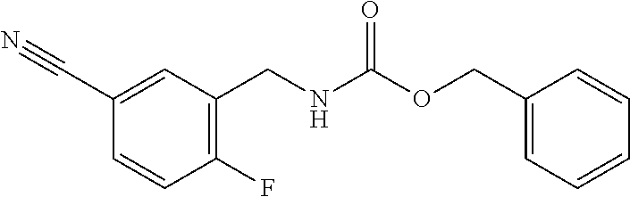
C1(F)=C(CNC(OCC2=CC=CC=C2)=O)C=C(C#N)C=C1
